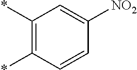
C1(*)=C(*)C=CC([NO2])=C1
